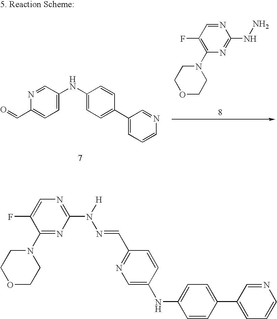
C1(NC2=CC=C(C3=CC=CN=C3)C=C2)=CC=C(C=O)N=C1.O1CCN(C2=C(F)C=NC(NN)=N2)CC1.O1CCN(C2=NC(N(N=CC3=NC=C(NC4=CC=C(C5=CC=CN=C5)C=C4)C=C3)[H])=NC=C2F)CC1
